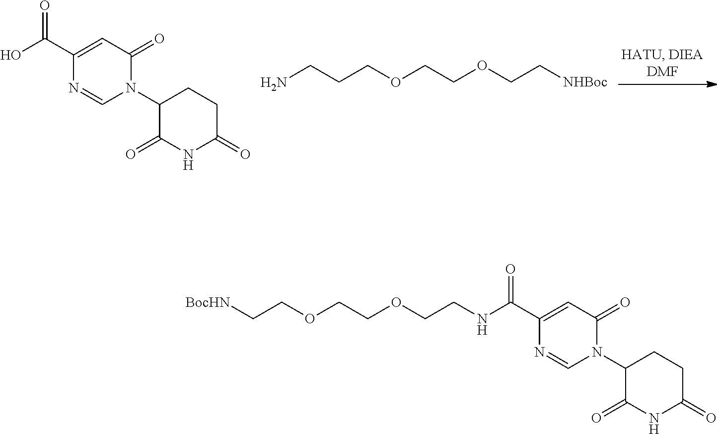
C1(C(O)=O)=CC(=O)N(C2C(=O)NC(=O)CC2)C=N1.NCCCOCCOCC[NHBoc].C1(C(NCCOCCOCC[BocHN])=O)=CC(=O)N(C2C(=O)NC(=O)CC2)C=N1
